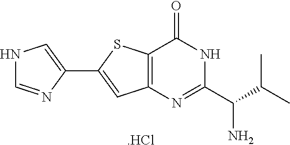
C1(C2=CC3=C(S2)C(=O)NC(C(C(C)C)N)=N3)=CNC=N1.[.HCl]
